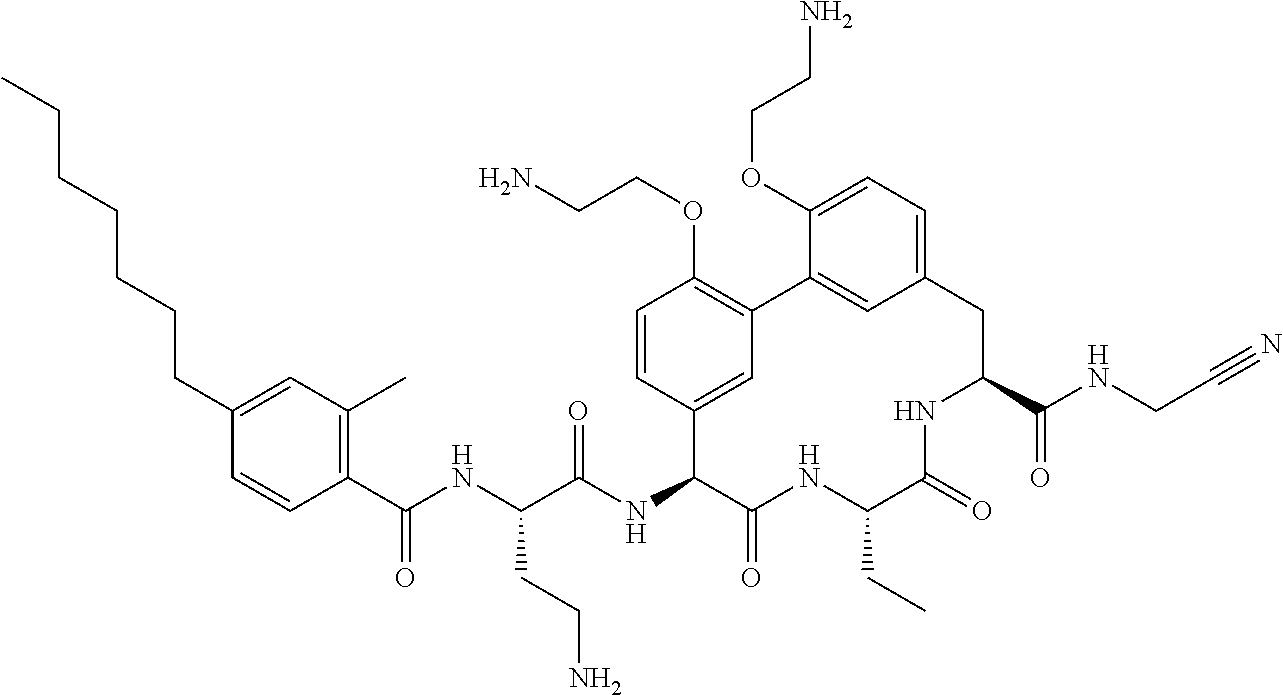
C(C1=CC(C)=C(C(NC(C(NC2C(=O)NC(CC)C(=O)NC(C(NCC#N)=O)CC3=CC=C(OCCN)C(=C3)C3=C(OCCN)C=CC2=C3)=O)CCN)=O)C=C1)CCCCCC
